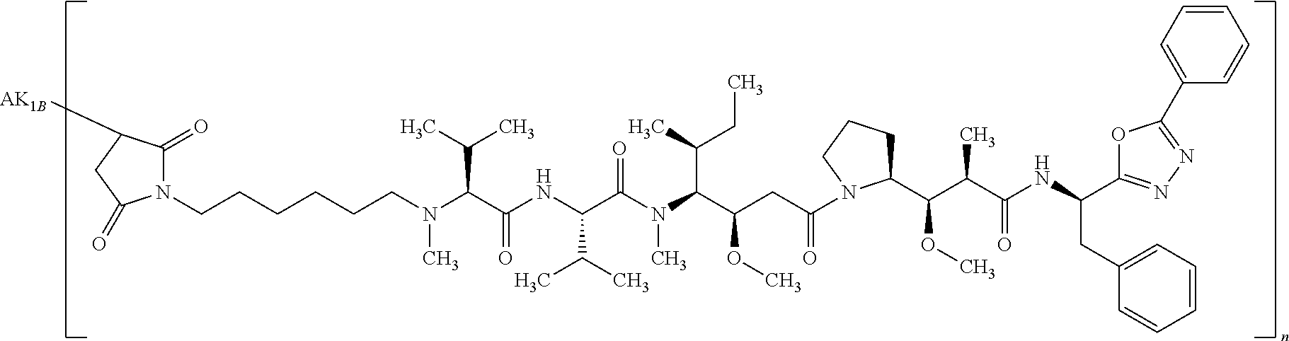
C(CCCCN(C(C(NC(C(N(C(C(CC(N1C(C(C(C(NC(CC2=CC=CC=C2)C2=NN=C(C3=CC=CC=C3)O2)=O)C)OC)CCC1)=O)OC)C(CC)C)C)=O)C(C)C)=O)C(C)C)C)CN1C(=O)C([AK1B])CC1=O
